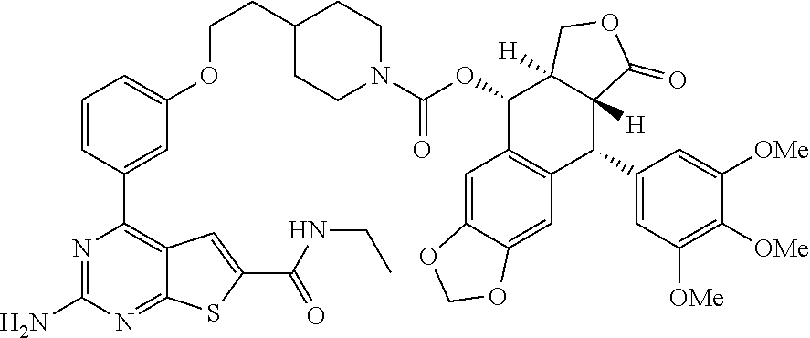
N1=C(N)N=C2C(=C1C1=CC(OCCC3CCN(C(OC4C5=C(C(C6=CC([OMe])=C([OMe])C([OMe])=C6)C6([H])C4([H])COC6=O)C=C4C(=C5)OCO4)=O)CC3)=CC=C1)C=C(C(NCC)=O)S2
